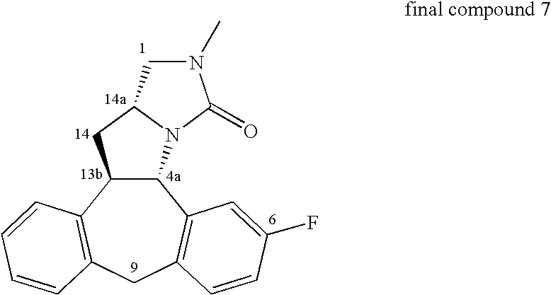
C12C(N3C(C1)CN(C)C3=O)C1=C(CC3=C2C=CC=C3)C=CC(F)=C1
